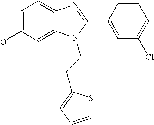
C1=C(O)C=C2C(=C1)N=C(C1=CC(Cl)=CC=C1)N2CCC1=CC=CS1
